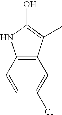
C1=CC2=C(C=C1Cl)C(C)=C(O)N2
